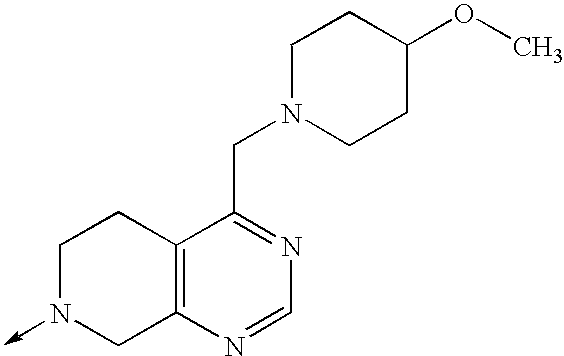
C1N(->C)CC2=C(C1)C(CN1CCC(OC)CC1)=NC=N2
